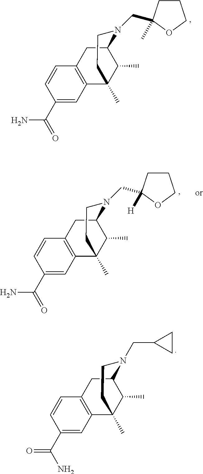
C1(C(N)=O)=CC2=C(C=C1)CC1C(C)C2(C)CCN1CC1(C)CCCO1.C1(C(=O)N)=CC2=C(C=C1)CC1C(C)C2(C)CCN1CC1([H])CCCO1.C1(C(=O)N)=CC2=C(C=C1)CC1C(C)C2(C)CCN1CC1CC1
